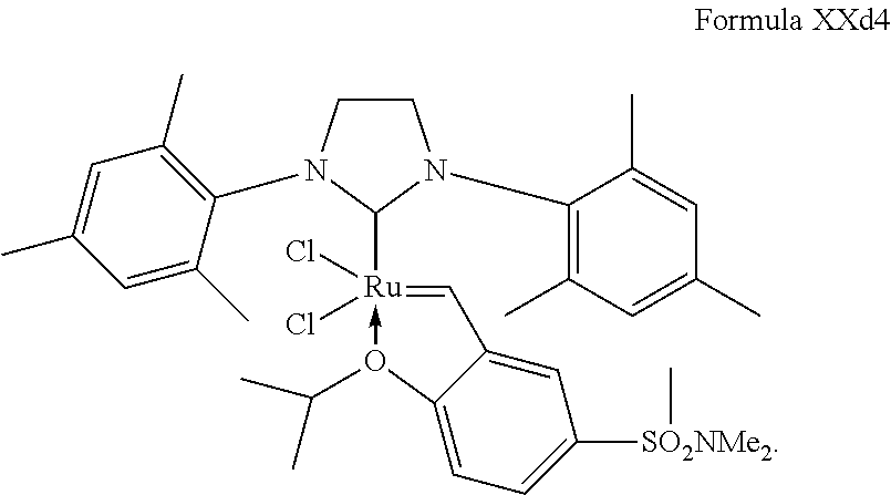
C1CN(C2=C(C)C=C(C)C=C2C)C([Ru]2(Cl)(Cl)-O(C(C)C)C3=CC=C([SO2NMe2]C)C=C3C=2)N1C1=C(C)C=C(C)C=C1C
